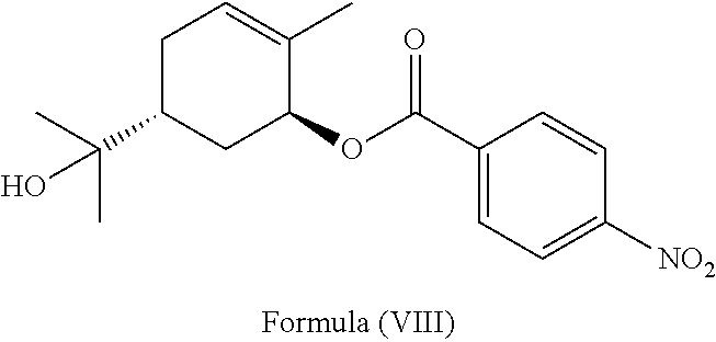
C1C(C(C)(C)O)CC(OC(=O)C2=CC=C([NO2])C=C2)C(C)=C1
